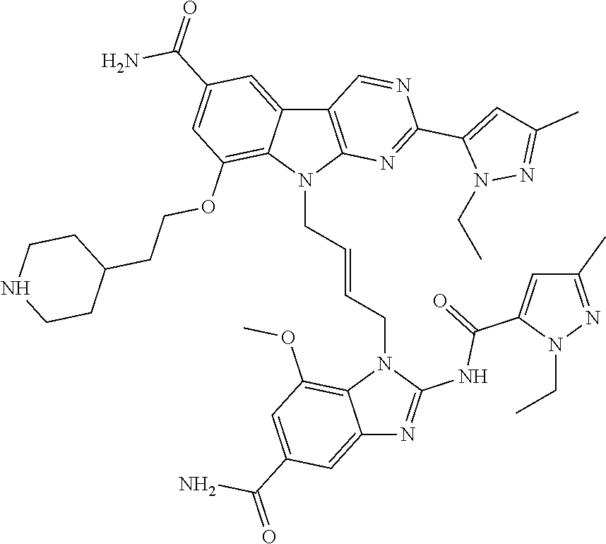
C12=CC(C(=O)N)=CC(OC)=C1N(CC=CCN1C3=C(C4=CC(C(=O)N)=CC(OCCC5CCNCC5)=C14)C=NC(C1=CC(C)=NN1CC)=N3)C(NC(C1=CC(C)=NN1CC)=O)=N2
